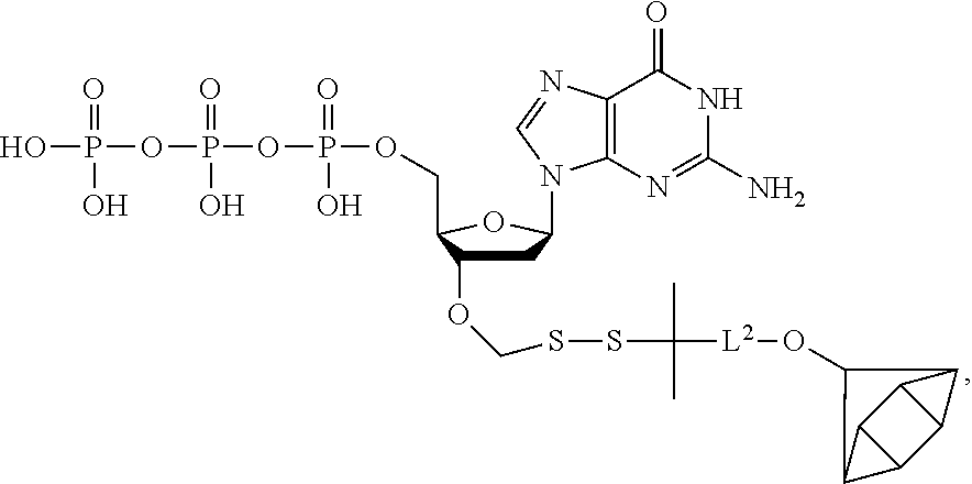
OP(OP(OP(OCC1C(OCSSC([L2]OC2C3C4C5C(C43)C52)(C)C)CC(N2C3=C(C(=O)NC(N)=N3)N=C2)O1)(=O)O)(=O)O)(=O)O
